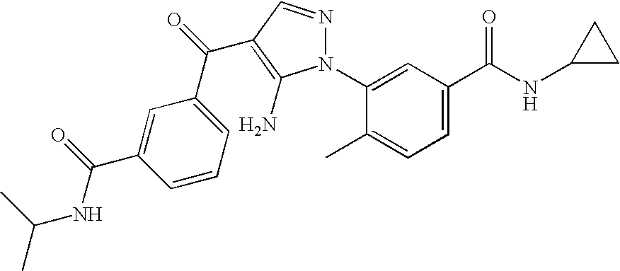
C1(N2N=CC(C(C3=CC=CC(C(NC(C)C)=O)=C3)=O)=C2N)=CC(C(NC2CC2)=O)=CC=C1C
